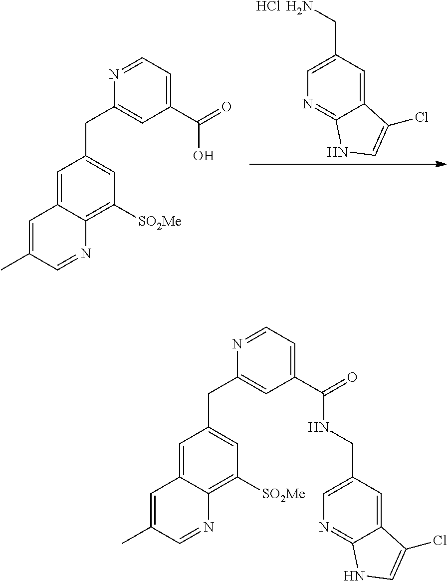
N1=C2C(=CC(CN)=C1)C(Cl)=CN2.Cl.C1=C2C(=C([SO2Me])C=C1CC1=CC(C(=O)O)=CC=N1)N=CC(C)=C2.C1=C2C(=C([SO2Me])C=C1CC1=CC(C(=O)NCC3=CN=C4C(=C3)C(Cl)=CN4)=CC=N1)N=CC(C)=C2
